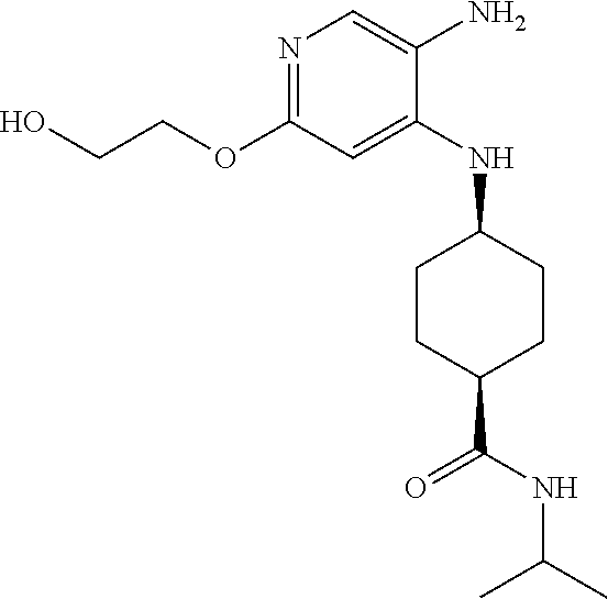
C(COC1=NC=C(N)C(NC2CCC(C(NC(C)C)=O)CC2)=C1)O
